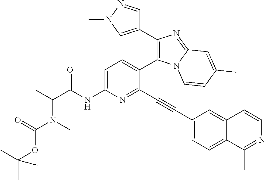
C1=C(NC(C(C)N(C(OC(C)(C)C)=O)C)=O)N=C(C#CC2=CC=C3C(=C2)C=CN=C3C)C(C2=C(C3=CN(C)N=C3)N=C3N2C=CC(C)=C3)=C1
